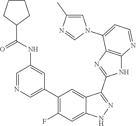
C1=NC=C(C2=C(F)C=C3C(=C2)C(C2=NC4=C(N2)N=CC=C4N2C=C(C)N=C2)=NN3)C=C1NC(=O)C1CCCC1
